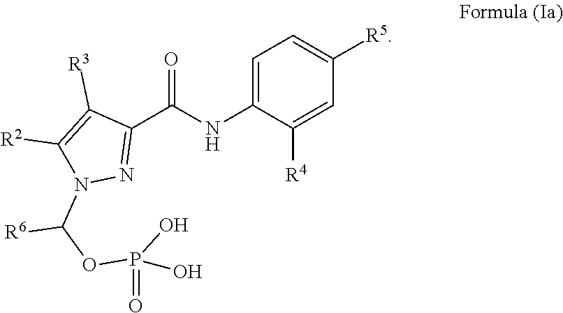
C1=C(NC(C2=NN(C(OP(=O)(O)O)[R6])C([R2])=C2[R3])=O)C([R4])=CC([R5])=C1
